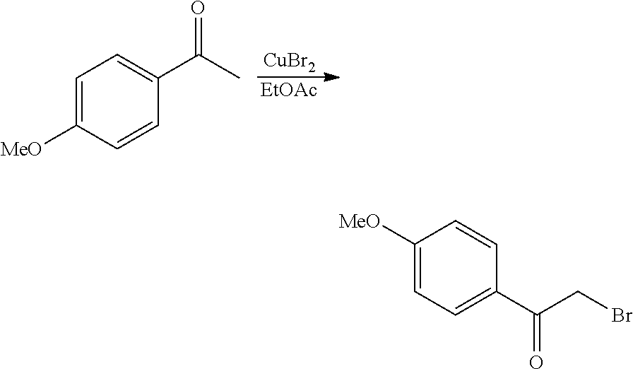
[CuBr2].[EtOAc].C1=C([MeO])C=CC(C(C)=O)=C1.C1=C([MeO])C=CC(C(CBr)=O)=C1
